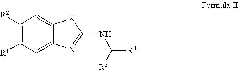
C1([R2])=C([R1])C=C2C(=C1)[X]C(NC([R4])[R5])=N2
